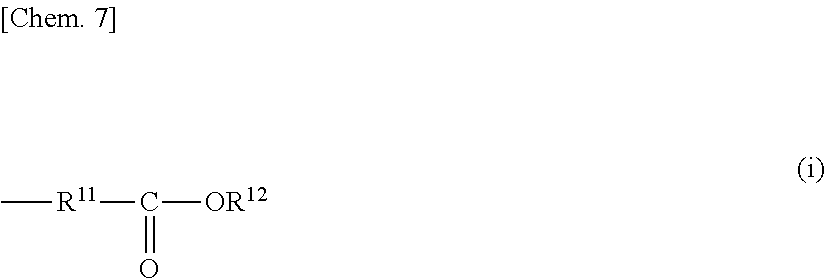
C[R11]C(=O)[OR12]
